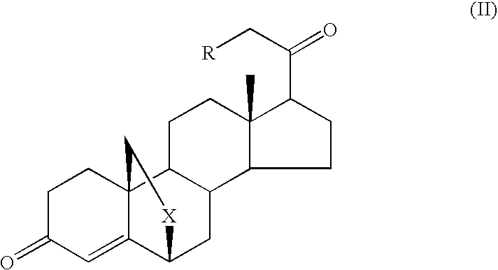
C1C(=O)C=C2C3(C1)C1C(CC2[X]C3)C2C(C)(CC1)C(C(C[R])=O)CC2
